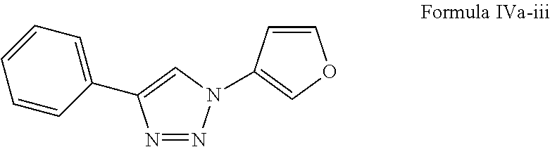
N1=NC(C2=CC=CC=C2)=CN1C1=COC=C1
